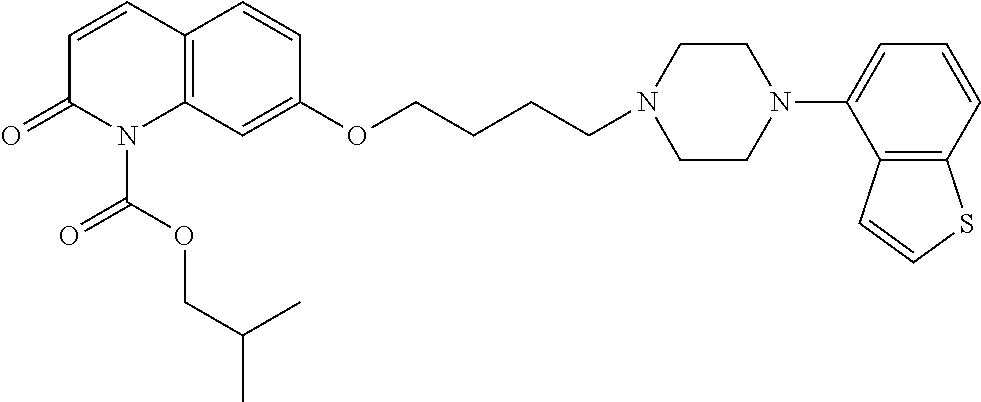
C12=C(C=C(OCCCCN3CCN(C4=CC=CC5=C4C=CS5)CC3)C=C1)N(C(OCC(C)C)=O)C(=O)C=C2
